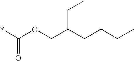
*C(OCC(CCCC)CC)=O
